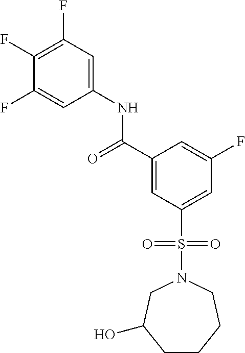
C1(F)=C(F)C=C(NC(C2=CC(S(N3CC(O)CCCC3)(=O)=O)=CC(F)=C2)=O)C=C1F
